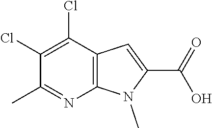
C12=C(C(Cl)=C(Cl)C(C)=N1)C=C(C(=O)O)N2C
